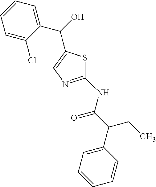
C1(NC(C(CC)C2=CC=CC=C2)=O)=NC=C(C(C2=CC=CC=C2Cl)O)S1
